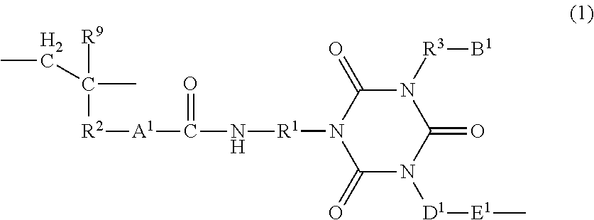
N1([R3][B1])C(=O)N([R1]NC(=O)[A1][R2]C(CC)([R9])C)C(=O)N([D1][E1]C)C1=O
